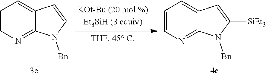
C12=NC=CC=C1C=CN2[Bn].C12=NC=CC=C1C=C([SiEt3])N2[Bn]
